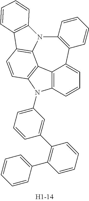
C12=C3C=CC=C1C1=C(C=CC=C1)N1C4=C(C5=C1C2=C(C=C5)N3C1=CC=CC(C2=C(C3=CC=CC=C3)C=CC=C2)=C1)C=CC=C4
